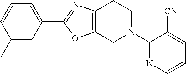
C1(C)=CC(C2=NC3=C(O2)CN(C2=NC=CC=C2[CN])CC3)=CC=C1
